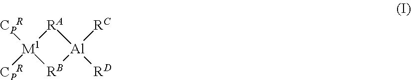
[M1]1([CPR])([CPR])[RB][Al]([RD])([RC])[RA]1
